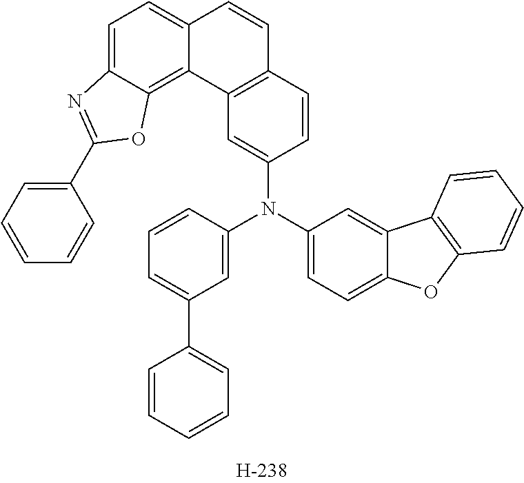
C1(N(C2=CC(C3=CC=CC=C3)=CC=C2)C2=CC=C3C(=C2)C2=C(O3)C=CC=C2)=CC2=C(C=C1)C=CC1=CC=C3C(=C21)OC(C1=CC=CC=C1)=N3
